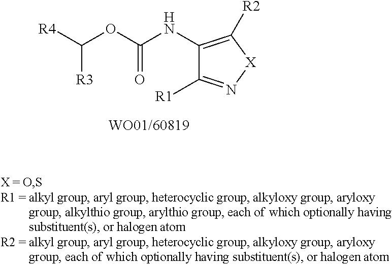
C1(NC(OC([R4])[R3])=O)=C([R2])[X]N=C1[R1]
